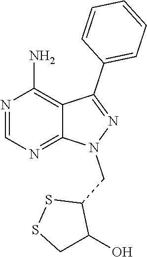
N1=CN=C2C(=C1N)C(C1=CC=CC=C1)=NN2CC1SSCC1O
